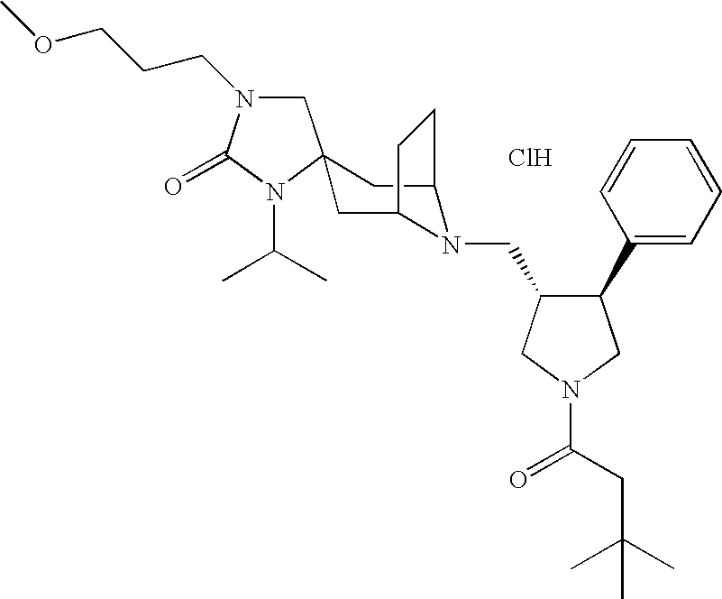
Cl.C1N(CCCOC)C(=O)N(C(C)C)C12CC1N(CC3C(C4=CC=CC=C4)CN(C(=O)CC(C)(C)C)C3)C(C2)CC1
